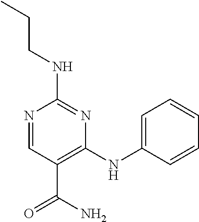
C1(NCCC)=NC(NC2=CC=CC=C2)=C(C(=O)N)C=N1
